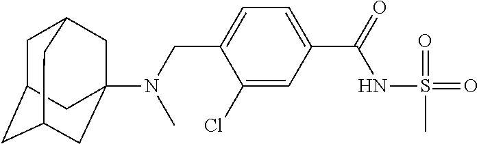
C1(Cl)=CC(C(=O)NS(=O)(C)=O)=CC=C1CN(C)C12CC3CC(CC(C1)C3)C2
